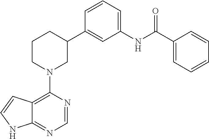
C12=C(N3CC(C4=CC(NC(C5=CC=CC=C5)=O)=CC=C4)CCC3)N=CN=C1NC=C2
